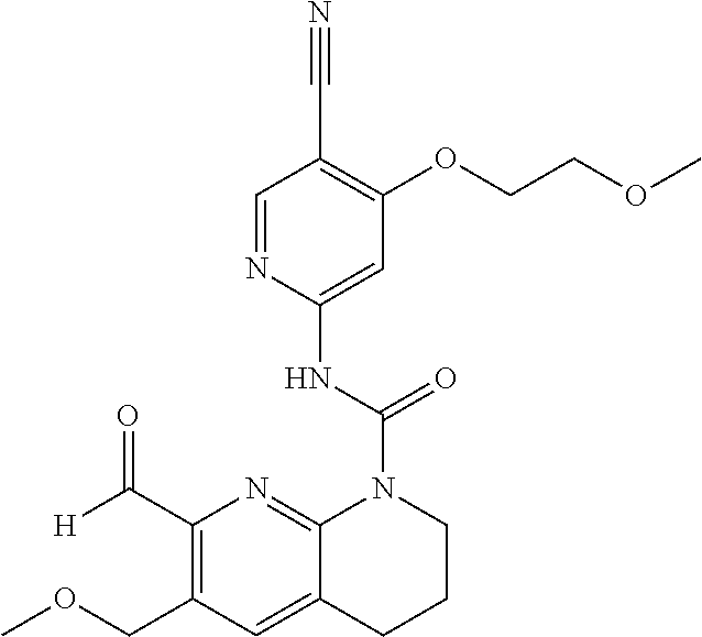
C1(C([H])=O)=C(COC)C=C2C(=N1)N(C(NC1=CC(OCCOC)=C(C#N)C=N1)=O)CCC2
